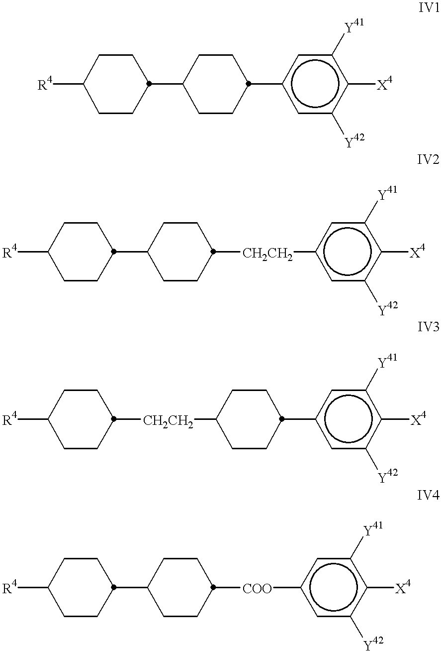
[R4]C1CCC(C2CCC(c3cc([Y42])c([X4])c([Y41])c3)CC2)CC1.[R4]C1CCC(C2CCC([CH2CH2]c3cc([Y42])c([X4])c([Y41])c3)CC2)CC1.[R4]C1CCC([CH2CH2]C2CCC(c3cc([Y42])c([X4])c([Y41])c3)CC2)CC1.[R4]C1CCC(C2CCC([COO]c3cc([Y42])c([X4])c([Y41])c3)CC2)CC1
